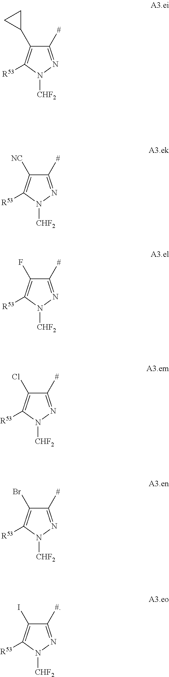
C1([#])=NN([CHF2])C([R53])=C1C1CC1.C1([#])=NN([CHF2])C([R53])=C1[NC].C1([#])=NN([CHF2])C([R53])=C1F.C1([#])=NN([CHF2])C([R53])=C1Cl.C1([#])=NN([CHF2])C([R53])=C1Br.C1([#])=NN([CHF2])C([R53])=C1I
